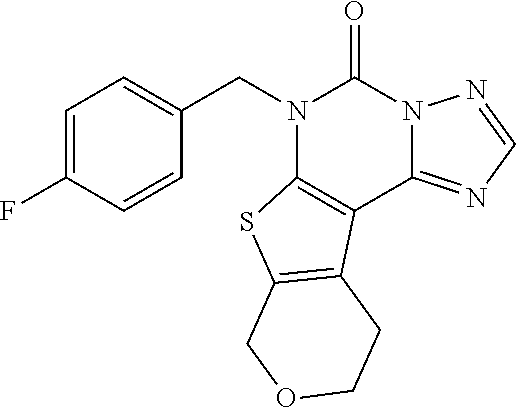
N1(CC2=CC=C(F)C=C2)C2=C(C3=NC=NN3C1=O)C1=C(S2)COCC1
